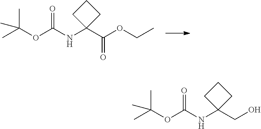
O(C(NC1(C(OCC)=O)CCC1)=O)C(C)(C)C.O(C(NC1(CO)CCC1)=O)C(C)(C)C
